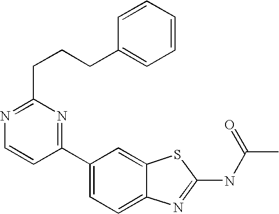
C1(C2=CC=C3C(=C2)SC(NC(C)=O)=N3)=NC(CCCC2=CC=CC=C2)=NC=C1
